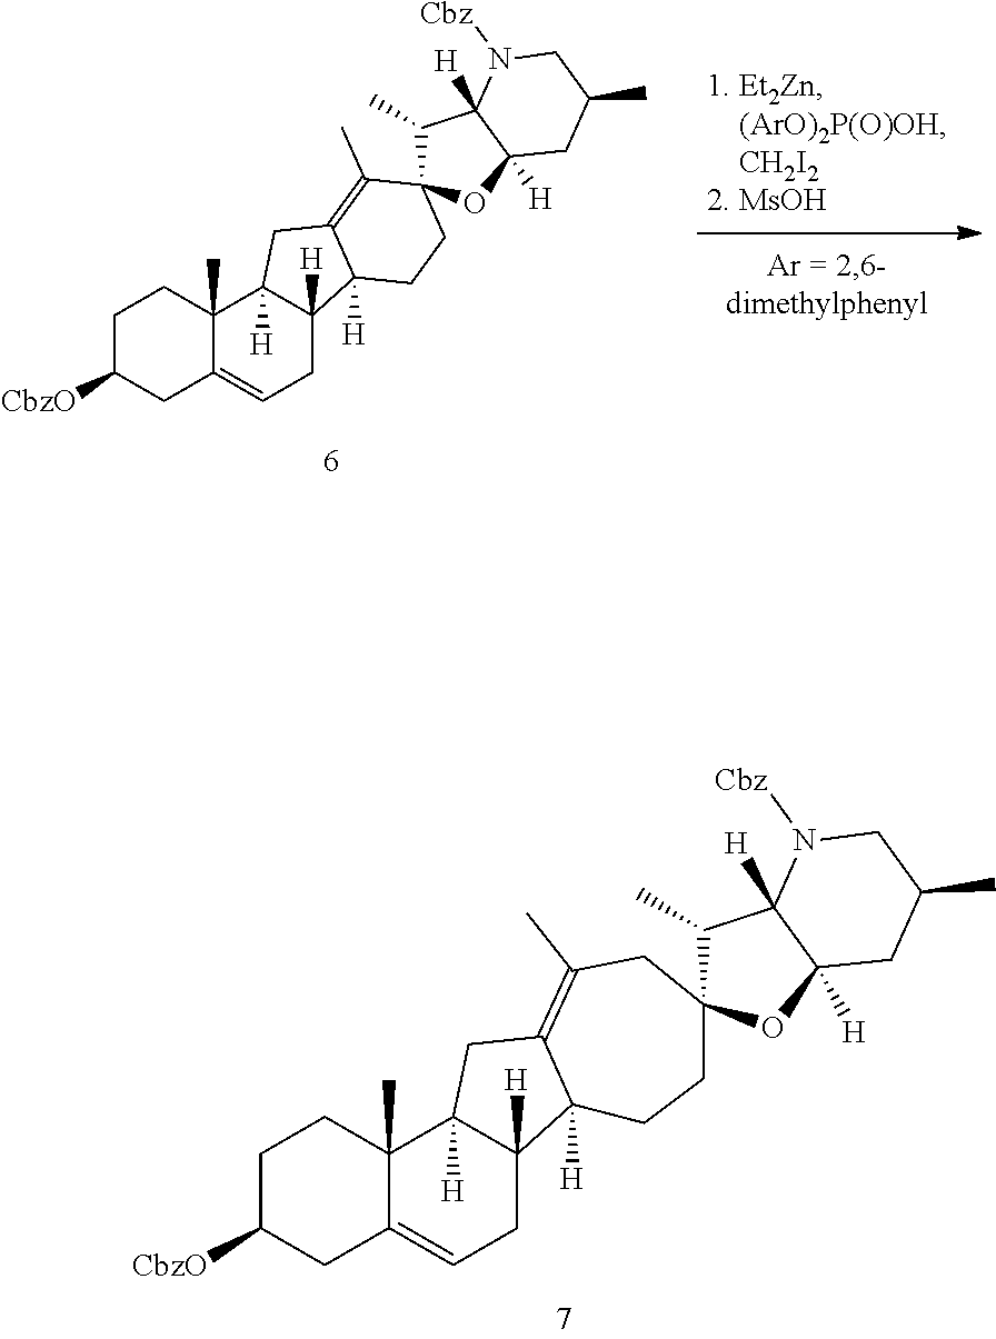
C1C([CbzO])CC2=CCC3([H])C([H])(C2(C)C1)CC1=C(C)CC2(CCC31[H])C(C)C1([H])C([H])(O2)CC(C)CN1[Cbz].C1C([CbzO])CC2=CCC3([H])C([H])(C2(C)C1)CC1=C(C)C2(C(C)C4([H])C([H])(O2)CC(C)CN4[Cbz])CCC31[H]
